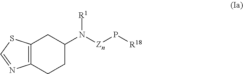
C12=C(CCC(N([R1])[Zn]P[R18])C1)N=CS2
